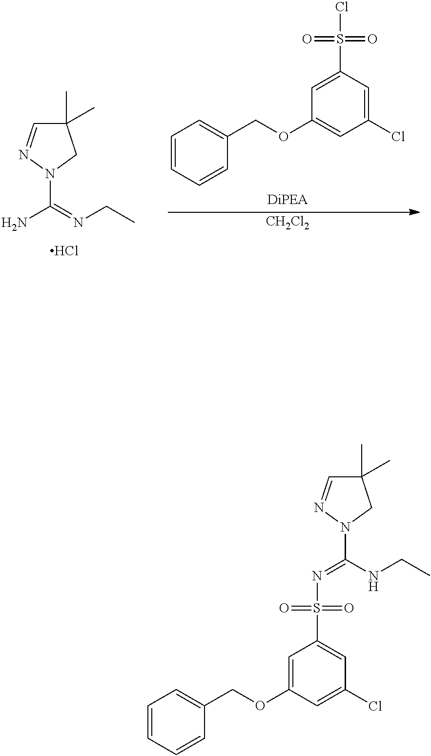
C1(C)(C)C=NN(C(=NS(=O)(=O)C2=CC(Cl)=CC(OCC3=CC=CC=C3)=C2)NCC)C1.C1(C)(C)C=NN(C(N)=NCC)C1.Cl.C1=C(S(=O)(=O)Cl)C=C(Cl)C=C1OCC1=CC=CC=C1.[CH2Cl2]
